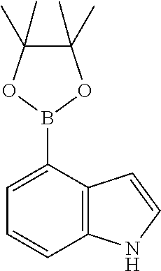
C1(C)(C)C(C)(C)OB(C2=CC=CC3=C2C=CN3)O1
